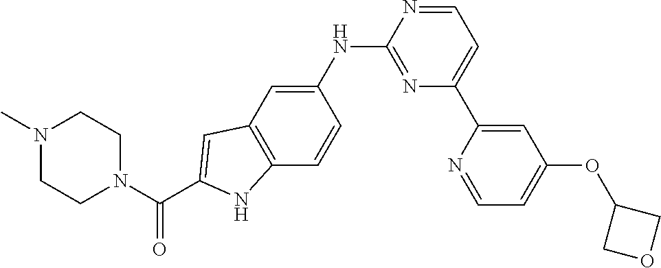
C1N(C)CCN(C(C2=CC3=C(C=CC(NC4=NC(C5=CC(OC6COC6)=CC=N5)=CC=N4)=C3)N2)=O)C1
